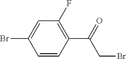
C1=C(Br)C=CC(C(=O)CBr)=C1F
